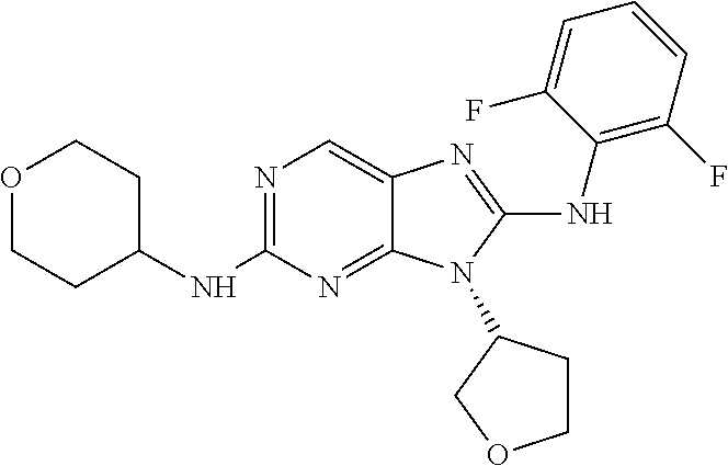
C1(NC2=NC=C3C(=N2)N(C2CCOC2)C(NC2=C(F)C=CC=C2F)=N3)CCOCC1
